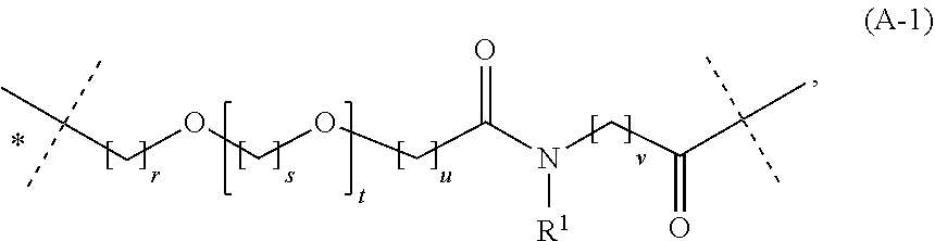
C(COCOCC(N(CC(C(C)(C)C)=O)[R1])=O)(C)(C)C
